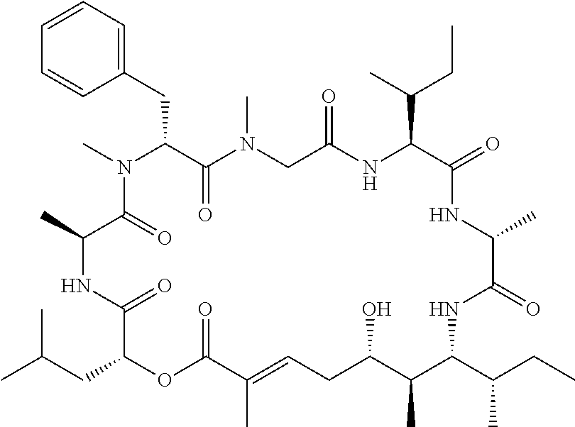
C1=CC=C(CC2C(=O)N(C)CC(=O)NC(C(C)CC)C(=O)NC(C)C(=O)NC(C(C)CC)C(C)C(O)CC=C(C)C(=O)OC(CC(C)C)C(=O)NC(C)C(=O)N2C)C=C1
